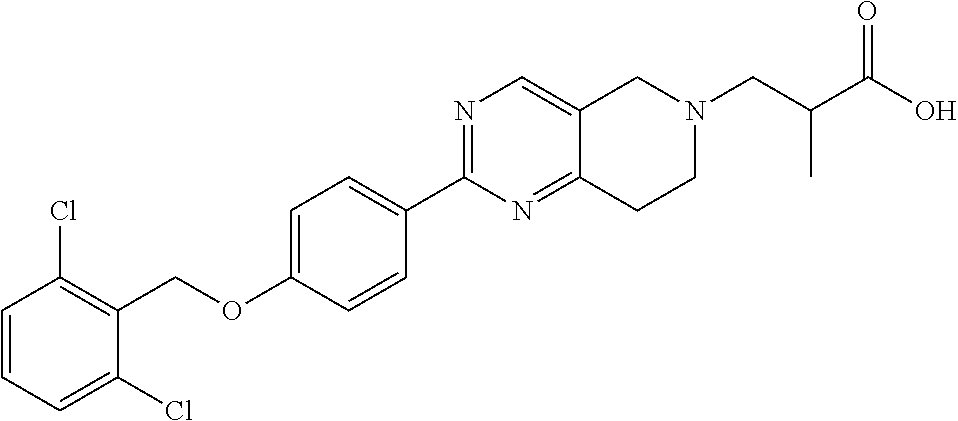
C1=CC=C(Cl)C(COC2=CC=C(C3=NC=C4C(=N3)CCN(CC(C(O)=O)C)C4)C=C2)=C1Cl
